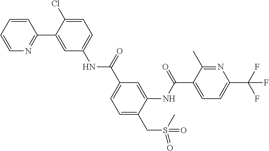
C1=CC=CN=C1C1=CC(NC(C2=CC=C(CS(=O)(C)=O)C(NC(C3=CC=C(C(F)(F)F)N=C3C)=O)=C2)=O)=CC=C1Cl
